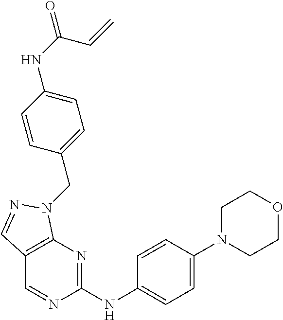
C1(NC2=NC3=C(C=N2)C=NN3CC2=CC=C(NC(=O)C=C)C=C2)=CC=C(N2CCOCC2)C=C1
